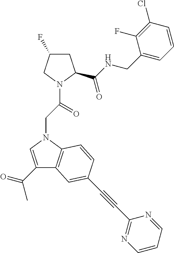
C1(C(C)=O)=CN(CC(=O)N2C(C(NCC3=CC=CC(Cl)=C3F)=O)CC(F)C2)C2=C1C=C(C#CC1=NC=CC=N1)C=C2
